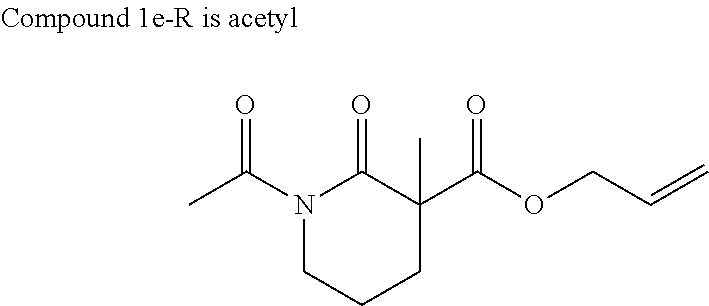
N1(C(C)=O)CCCC(C(OCC=C)=O)(C)C1=O
